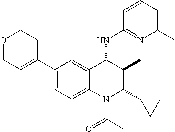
C1(C2=CCOCC2)=CC=C2C(=C1)C(NC1=NC(C)=CC=C1)C(C)C(C1CC1)N2C(C)=O
